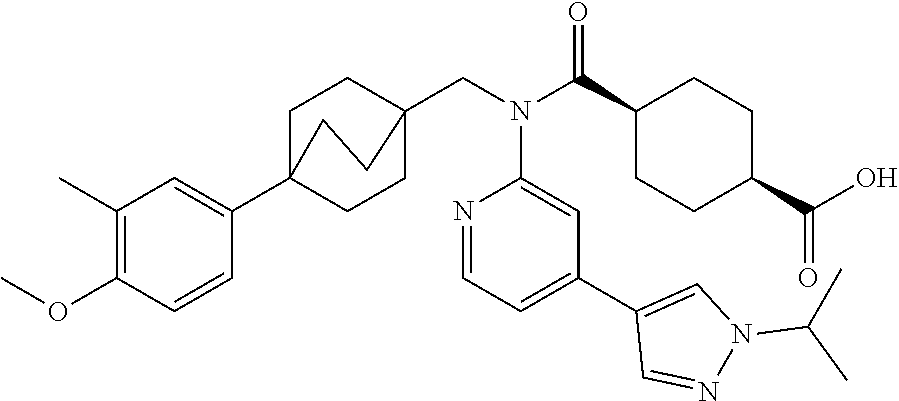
C1(C)=C(OC)C=CC(C23CCC(CN(C(C4CCC(C(O)=O)CC4)=O)C4=CC(C5=CN(C(C)C)N=C5)=CC=N4)(CC2)CC3)=C1
